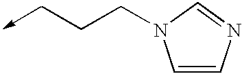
C(CCN1C=CN=C1)->C
